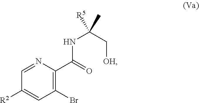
C1=NC(C(=O)NC([R5])(C[OH])C)=C(Br)C=C1[R2]
